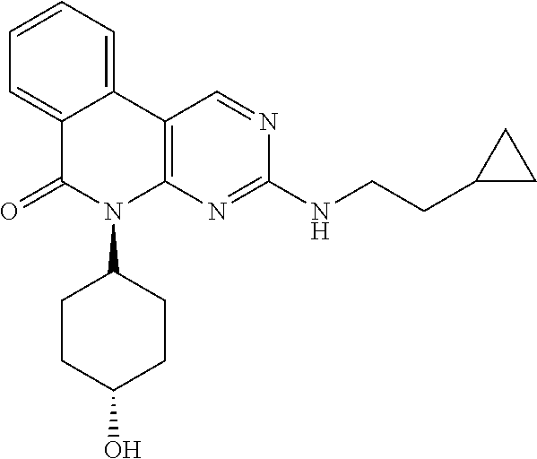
C12=CC=CC=C1C1=C(N(C3CCC(O)CC3)C2=O)N=C(NCCC2CC2)N=C1
